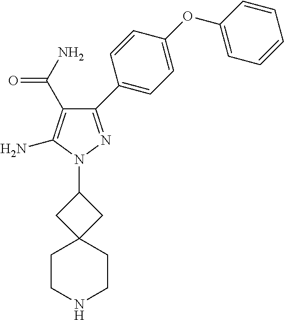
N1(C2CC3(C2)CCNCC3)N=C(C2=CC=C(OC3=CC=CC=C3)C=C2)C(C(=O)N)=C1N
